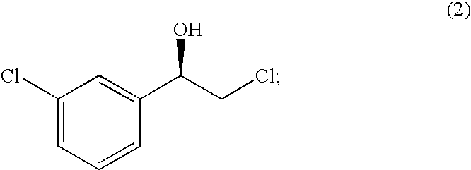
C1(Cl)=CC=CC(C(CCl)O)=C1
